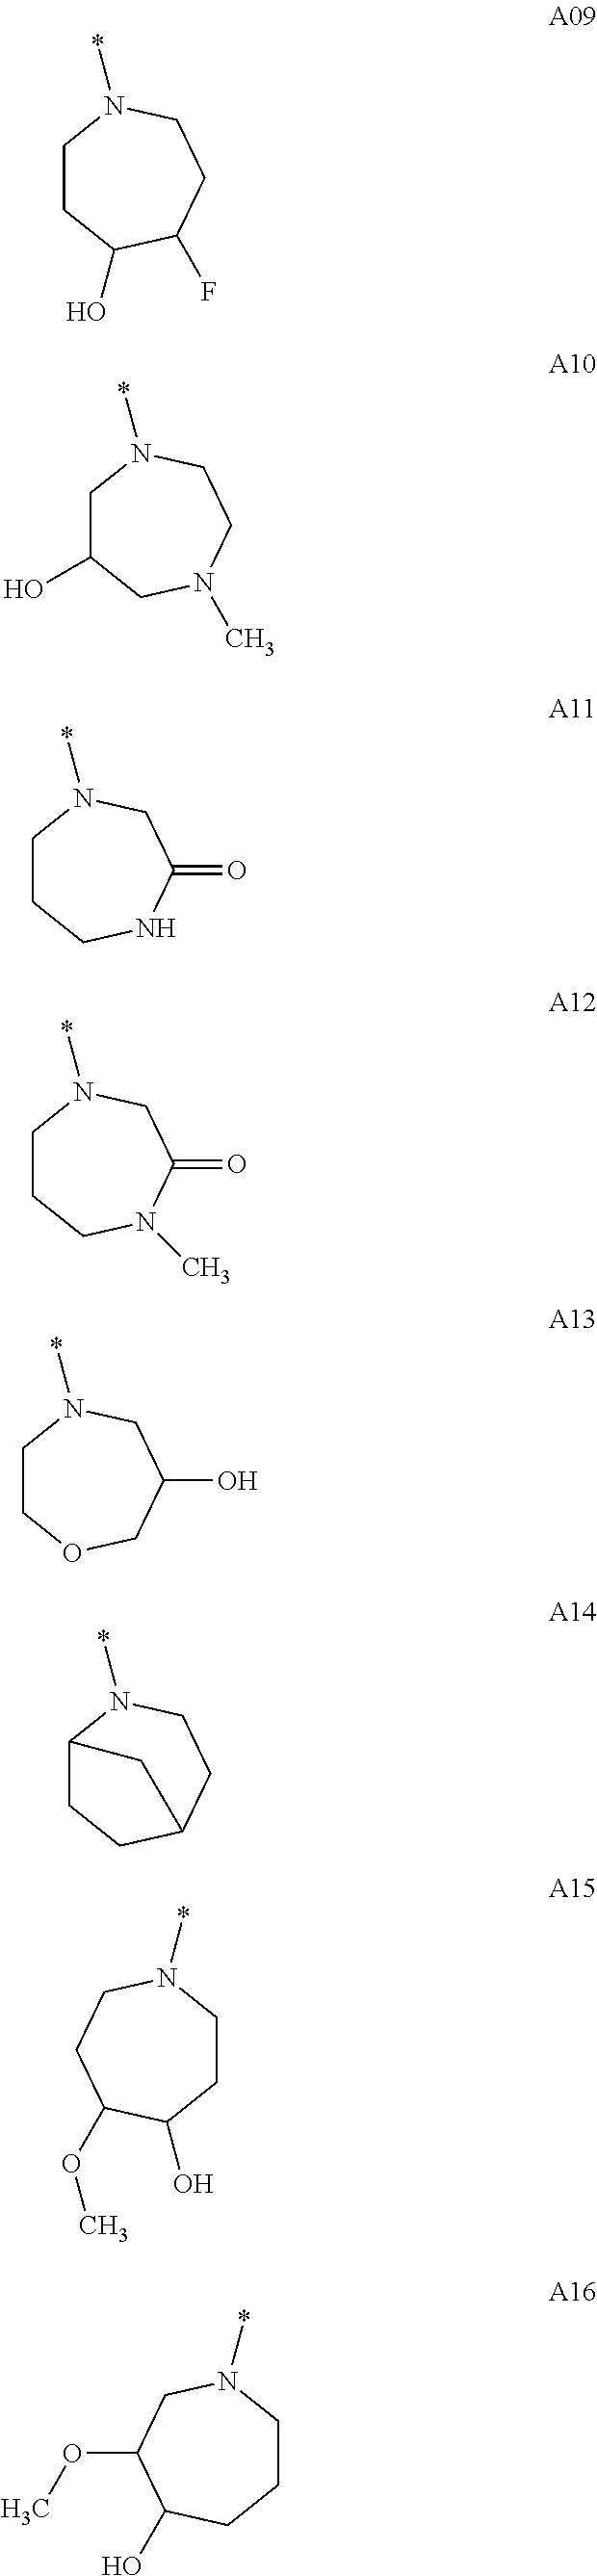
C1CC(O)C(F)CCN1*.C1C(O)CN(C)CCN1*.C1CCNC(=O)CN1*.C1CCN(C)C(=O)CN1*.C1COCC(O)CN1*.C12CCC(CCN1*)C2.C1CN(*)CCC(OC)C1O.C1CN(*)CC(OC)C(O)C1
